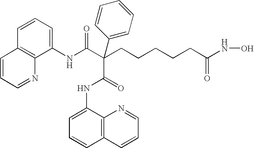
C(CCCCCC(=O)NO)(C(NC1=CC=CC2=C1N=CC=C2)=O)(C(=O)NC1=CC=CC2=C1N=CC=C2)C1=CC=CC=C1
